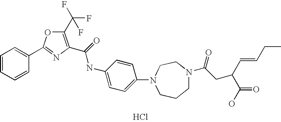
C1=CC=CC(C2=NC(C(=O)NC3=CC=C(N4CCCN(C(=O)CC(C=CCC)C(O)=O)CC4)C=C3)=C(C(F)(F)F)O2)=C1.Cl
